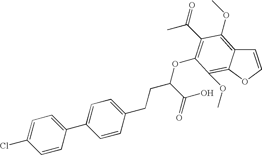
C1=CC(C2=CC=C(CCC(OC3=C(C(C)=O)C(OC)=C4C=COC4=C3OC)C(O)=O)C=C2)=CC=C1Cl
